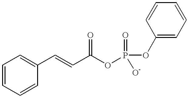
C(C(OP(OC1=CC=CC=C1)(=O)[O-])=O)=CC1=CC=CC=C1
